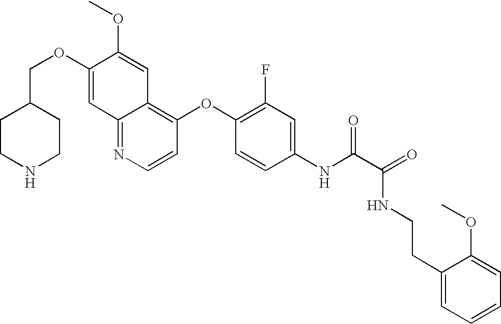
C12=NC=CC(OC3=C(F)C=C(NC(C(=O)NCCC4=CC=CC=C4OC)=O)C=C3)=C1C=C(OC)C(OCC1CCNCC1)=C2
